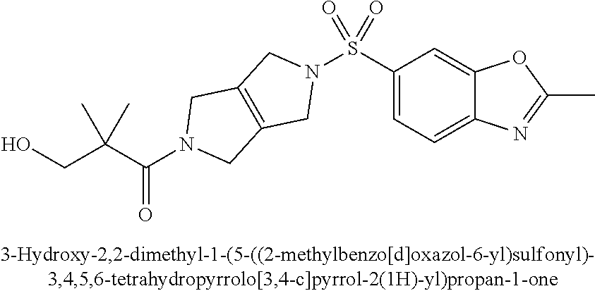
C1(S(N2CC3=C(C2)CN(C(C(CO)(C)C)=O)C3)(=O)=O)=CC=C2C(=C1)OC(C)=N2
